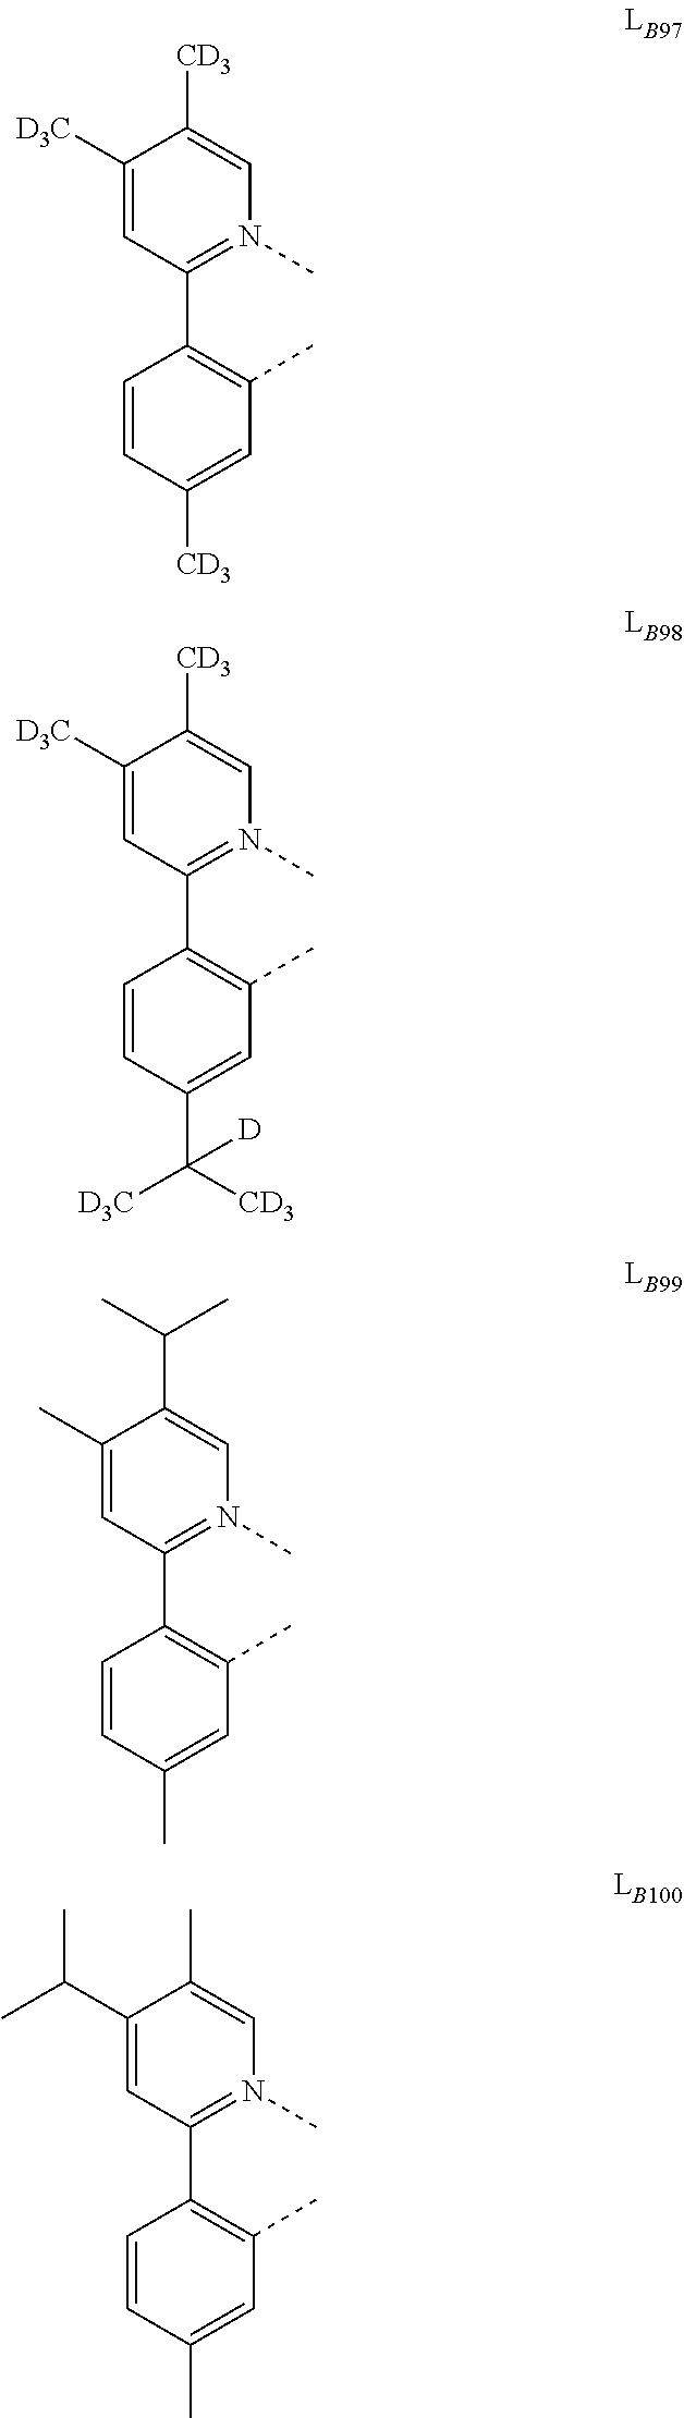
C1=C([D3C])C([CD3])=CN(C)=C1C1=C(C)C=C(C([D])([D3C])[CD3])C=C1.C1(C(C)C)=CN(C)=C(C2=C(C)C=C(C)C=C2)C=C1C.C1=C(C(C)C)C(C)=CN(C)=C1C1=C(C)C=C(C)C=C1.C1(C2=C(C)C=C([CD3])C=C2)=N(C)C=C([CD3])C([D3C])=C1
